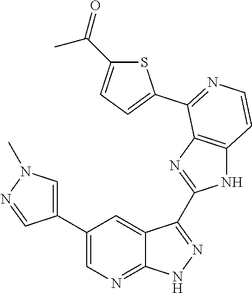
C1(C2=CN=C3C(=C2)C(C2=NC4=C(N2)C=CN=C4C2=CC=C(C(=O)C)S2)=N[N H]3)=CN(C)N=C1
